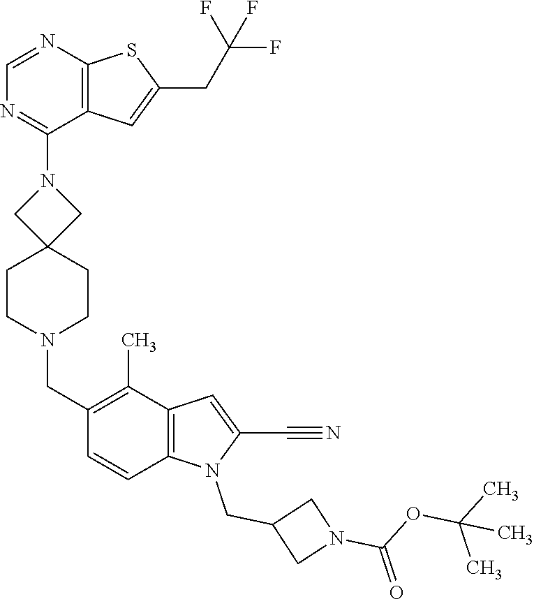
N1(C2=NC=NC3=C2C=C(CC(F)(F)F)S3)CC2(CCN(CC3=C(C)C4=C(C=C3)N(CC3CN(C(OC(C)(C)C)=O)C3)C(C#N)=C4)CC2)C1
